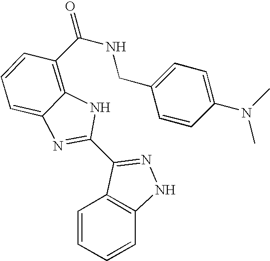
C1=CC=CC2=C1C(C1=NC3=CC=CC(C(=O)NCC4=CC=C(N(C)C)C=C4)=C3N1)=NN2
